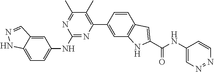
C1=C2C(=CC=C1NC1=NC(C3=CC4=C(C=C3)C=C(C(=O)NC3=CN=NC=C3)N4)=C(C)C(C)=N1)NN=C2
